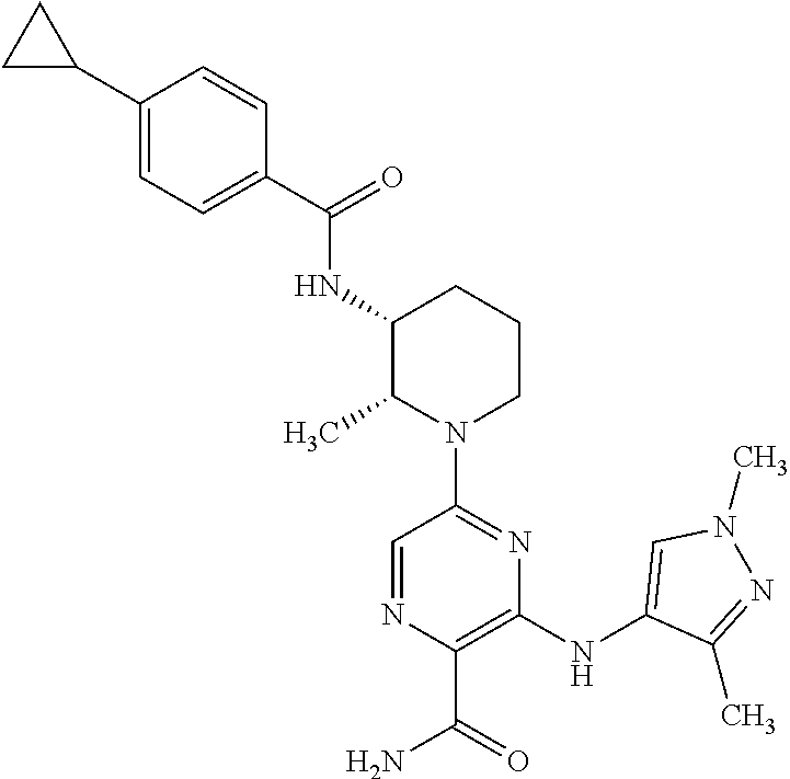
C1(C(=O)NC2C(C)N(C3=NC(NC4=CN(C)N=C4C)=C(C(=O)N)N=C3)CCC2)=CC=C(C2CC2)C=C1
